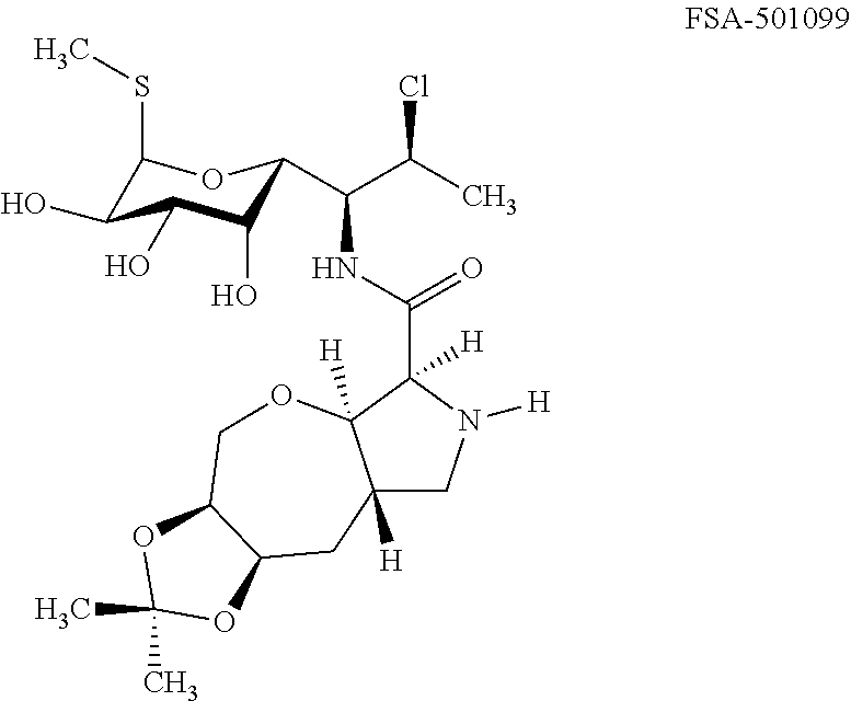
C12([H])CN([H])C(C(NC(C(C)Cl)C3C(O)C(O)C(O)C(SC)O3)=O)([H])C1([H])OCC1C(C2)OC(C)(C)O1
